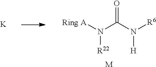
[K].[Ring A]N(C(N([H])[R6])=O)[R22].[M]
